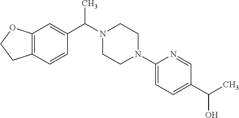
C12=C(C=CC(C(N3CCN(C4=CC=C(C(C)O)C=N4)CC3)C)=C1)CCO2
